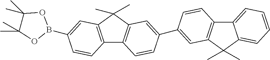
C12=C(C=C(B3OC(C)(C)C(C)(C)O3)C=C1)C(C)(C)C1=C2C=CC(C2=CC3=C(C4=CC=CC=C4C3(C)C)C=C2)=C1
